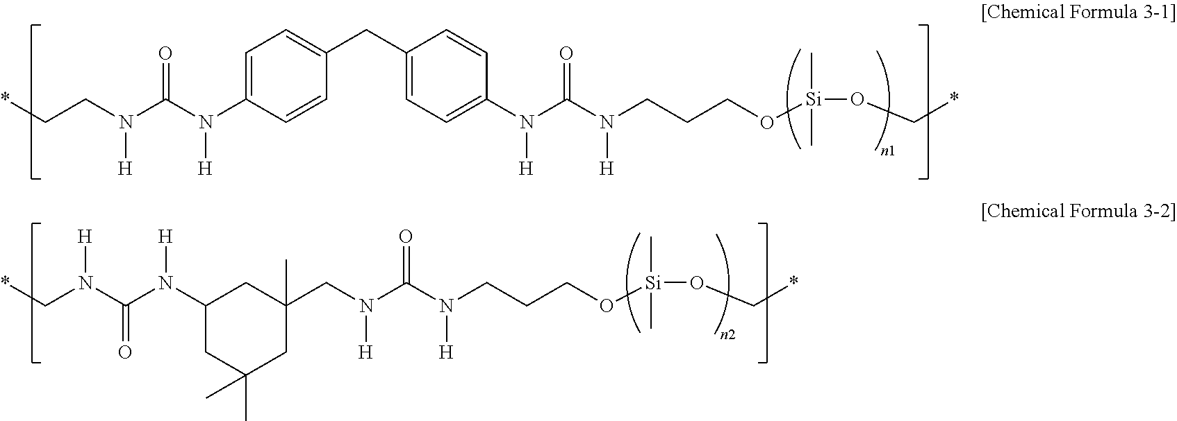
C1=C(N(C(N(CC*)[H])=O)[H])C=CC(CC2=CC=C(N(C(N(CCCO[Si](C)(C)OC*)[H])=O)[H])C=C2)=C1.C1(CN(C(N(CCCO[Si](C)(C)OC*)[H])=O)[H])(C)CC(N(C(N(C*)[H])=O)[H])CC(C)(C)C1
